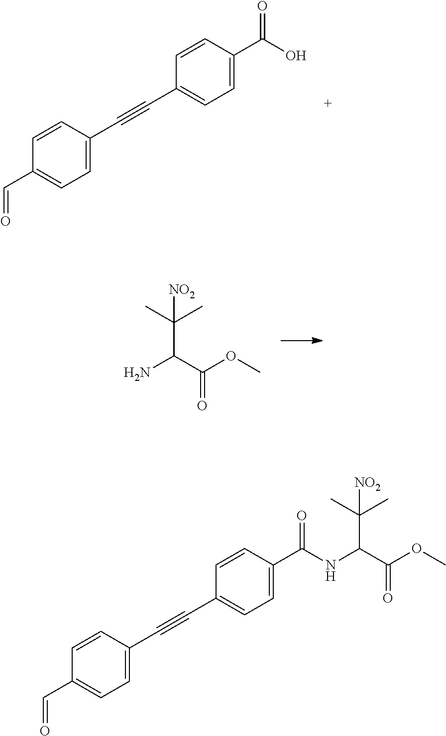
O=C(O)C1=CC=C(C#CC2=CC=C(C=O)C=C2)C=C1.C(C(C(OC)=O)N)(C)(C)[NO2].O=C(NC(C(OC)=O)C(C)(C)[NO2])C1=CC=C(C#CC2=CC=C(C=O)C=C2)C=C1
